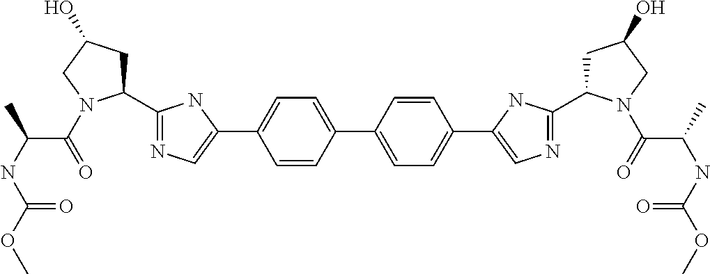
C1=C(C2=CN=C(C3CC(O)CN3C(C(NC(=O)OC)C)=O)N2)C=CC(C2=CC=C(C3=CN=C(C4CC(O)CN4C(=O)C(NC(=O)OC)C)N3)C=C2)=C1
